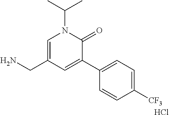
C1=C(CN)C=C(C2=CC=C([CF3])C=C2)C(=O)N1C(C)C.Cl
